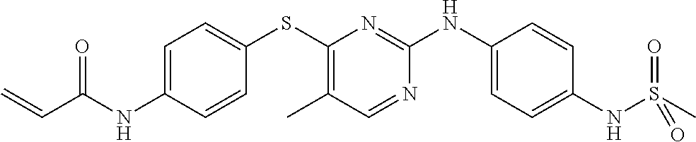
C1=C(NC(C=C)=O)C=CC(SC2=C(C)C=NC(NC3=CC=C(NS(C)(=O)=O)C=C3)=N2)=C1
